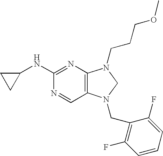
C1(NC2=NC3=C(C=N2)N(CC2=C(F)C=CC=C2F)CN3CCCOC)CC1
